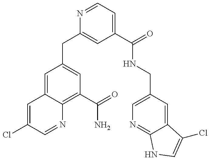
C1(CC2=CC(C(=O)NCC3=CN=C4C(=C3)C(Cl)=CN4)=CC=N2)=CC(C(N)=O)=C2C(=C1)C=C(Cl)C=N2
